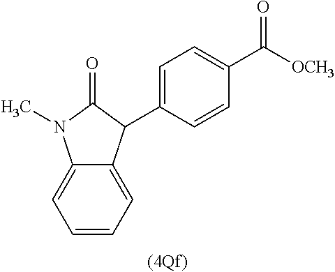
C1=CC=C2C(=C1)N(C)C(=O)C2C1=CC=C(C([OCH3])=O)C=C1
